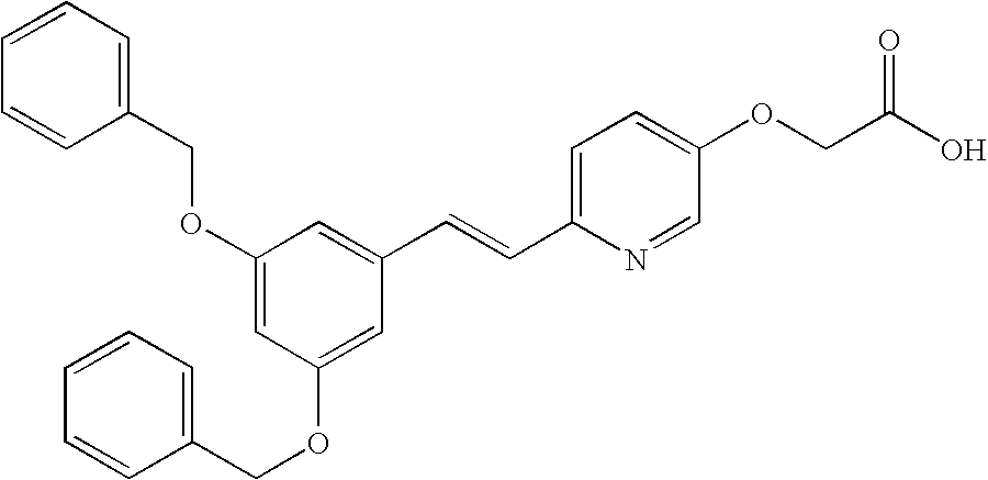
C1(COC2=CC(OCC3=CC=CC=C3)=CC(C=CC3=CC=C(OCC(O)=O)C=N3)=C2)=CC=CC=C1
